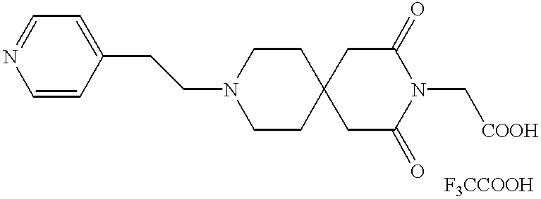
C1=NC=CC(CCN2CCC3(CC2)CC(=O)N(C[COOH])C(=O)C3)=C1
